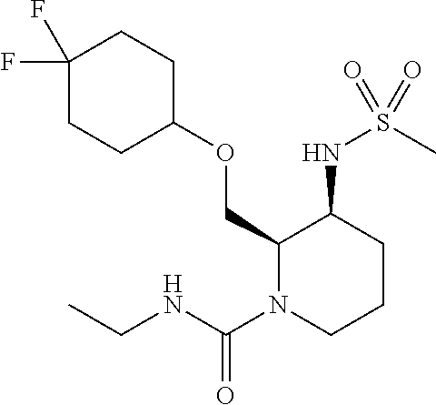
C1(COC2CCC(F)(F)CC2)N(C(NCC)=O)CCCC1NS(C)(=O)=O
